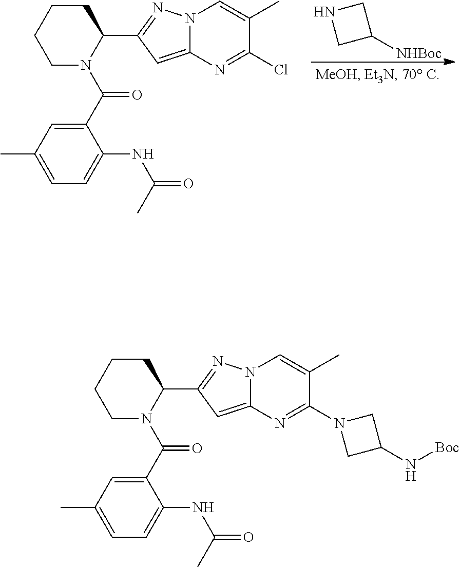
C1([NHBoc])CNC1.C1CCCN(C(C2=CC(C)=CC=C2NC(=O)C)=O)C1C1=NN2C(=C1)N=C(Cl)C(C)=C2.C1CCCN(C(C2=CC(C)=CC=C2NC(=O)C)=O)C1C1=NN2C(=C1)N=C(N1CC(N[Boc])C1)C(C)=C2
